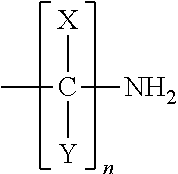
CC(N)([X])[Y]
